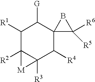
C12([R3])C([R4])C3(C([G])C([R1])C1([R2])[M]2)C([R6])([R5])B3
